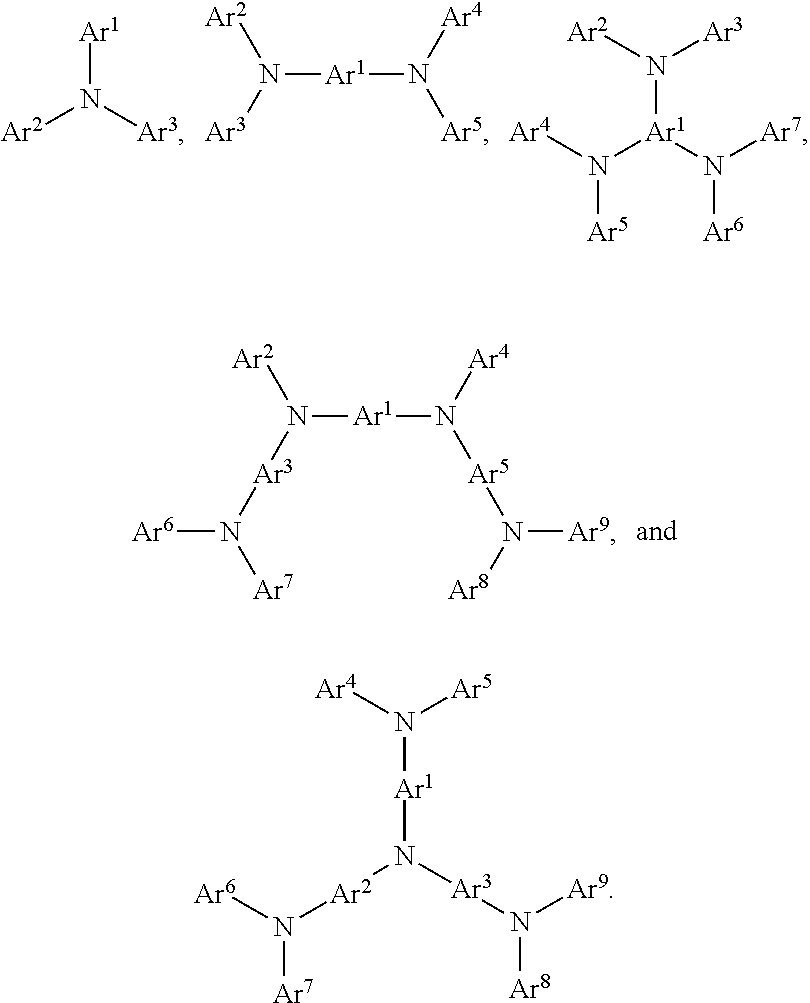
[Ar1]N([Ar3])[Ar2].N([Ar1]N([Ar5])[Ar4])([Ar3])[Ar2].[Ar4]N([Ar1](N([Ar7])[Ar6])N([Ar2])[Ar3])[Ar5].N([Ar1]N([Ar5]N([Ar9])[Ar8])[Ar4])([Ar3]N([Ar6])[Ar7])[Ar2].[Ar2](N([Ar3]N([Ar8])[Ar9])[Ar1]N([Ar5])[Ar4])N([Ar6])[Ar7]
